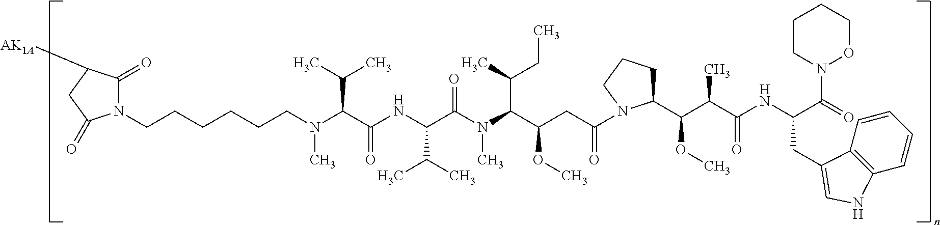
N1(CCCCCCN(C(C(NC(C(N(C(C(CC(N2C(C(C(C(NC(C(=O)N3OCCCC3)CC3=CNC4=C3C=CC=C4)=O)C)OC)CCC2)=O)OC)C(CC)C)C)=O)C(C)C)=O)C(C)C)C)C(=O)C([AK1A])CC1=O
